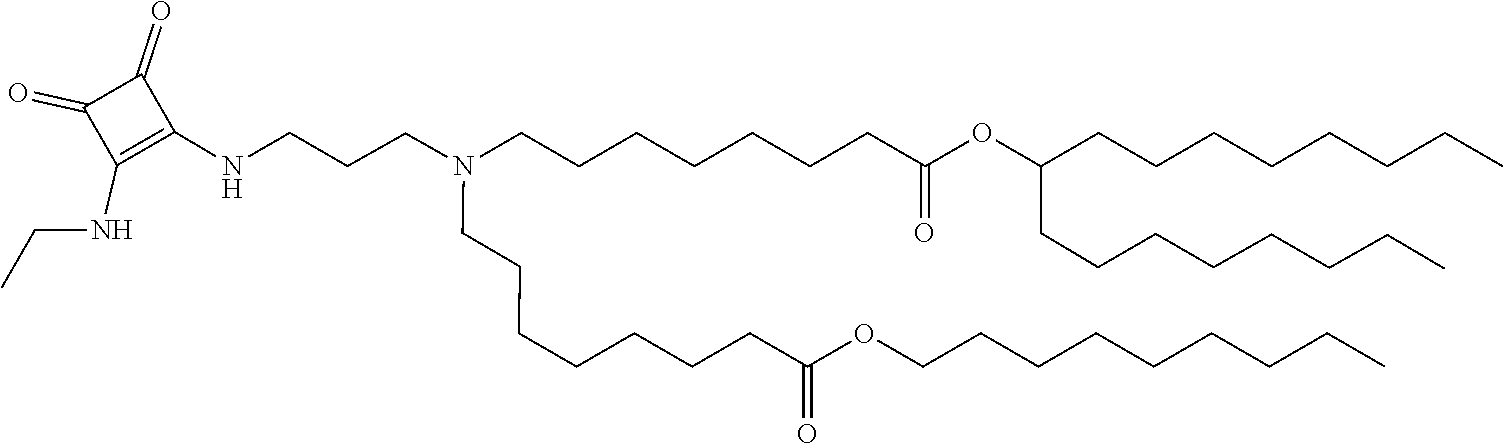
C(C(=O)OC(CCCCCCCC)CCCCCCCC)CCCCCCN(CCCCCCCC(OCCCCCCCCC)=O)CCCNC1=C(NCC)C(=O)C1=O
